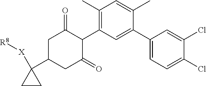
C1(C)=C(C2C(=O)CC(C3([X][R8])CC3)CC2=O)C=C(C2=CC=C(Cl)C(Cl)=C2)C(C)=C1
